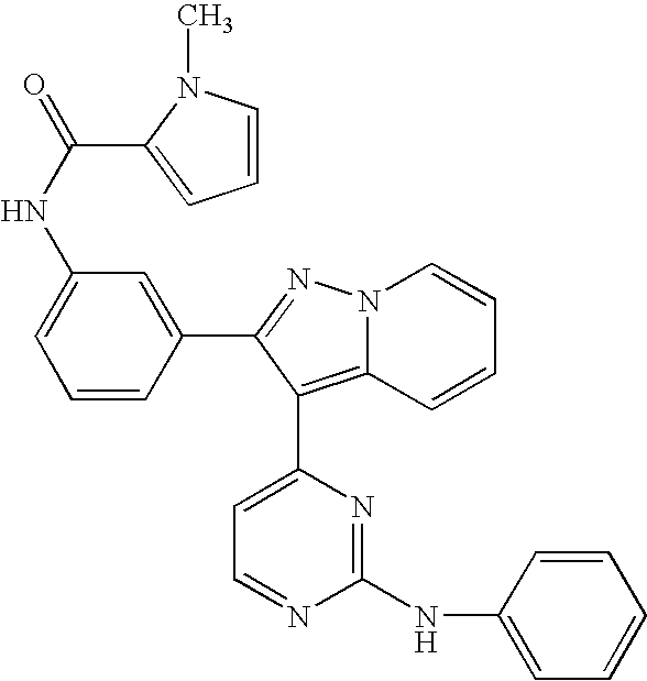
C1=C(NC(=O)C2=CC=CN2C)C=C(C2=NN3C(=C2C2=CC=NC(NC4=CC=CC=C4)=N2)C=CC=C3)C=C1
